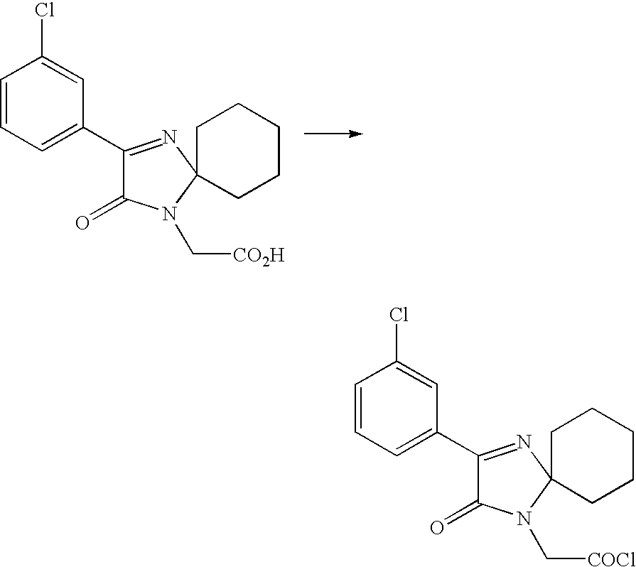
C1=CC=C(C2=NC3(N(C[CO2H])C2=O)CCCCC3)C=C1Cl.C1=CC=C(C2=NC3(N(C[COCl])C2=O)CCCCC3)C=C1Cl
